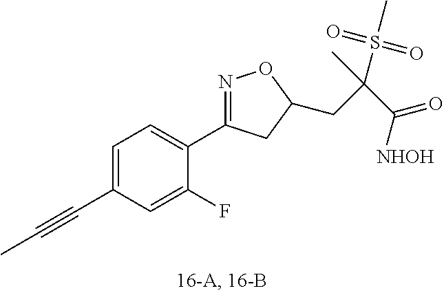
C1(C2=NOC(CC(C(=O)[NHOH])(S(=O)(=O)C)C)C2)=CC=C(C#CC)C=C1F
